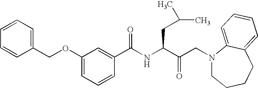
C1(C(NC(C(CN2CCCCC3=CC=CC=C23)=O)CC(C)C)=O)=CC(OCC2=CC=CC=C2)=CC=C1
